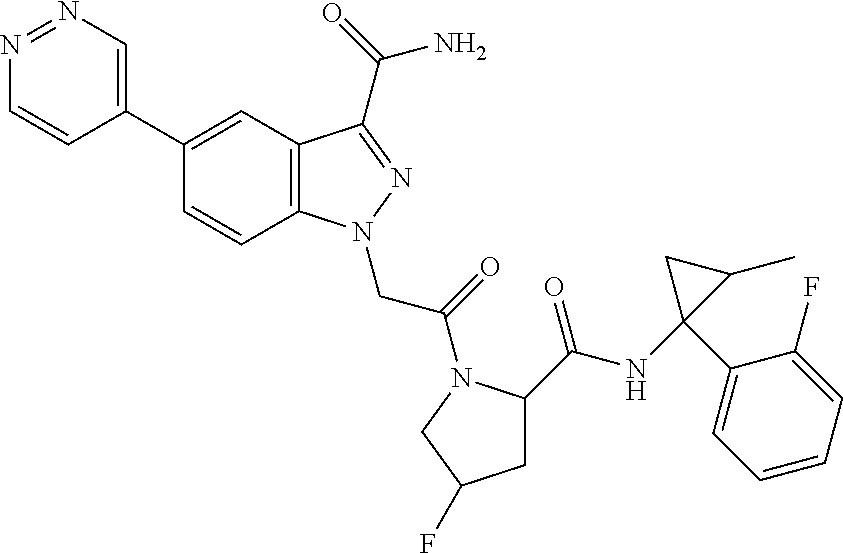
C1(C2=CN=NC=C2)=CC2=C(C=C1)N(CC(=O)N1C(C(=O)NC3(C4=CC=CC=C4F)C(C)C3)CC(F)C1)N=C2C(=O)N
